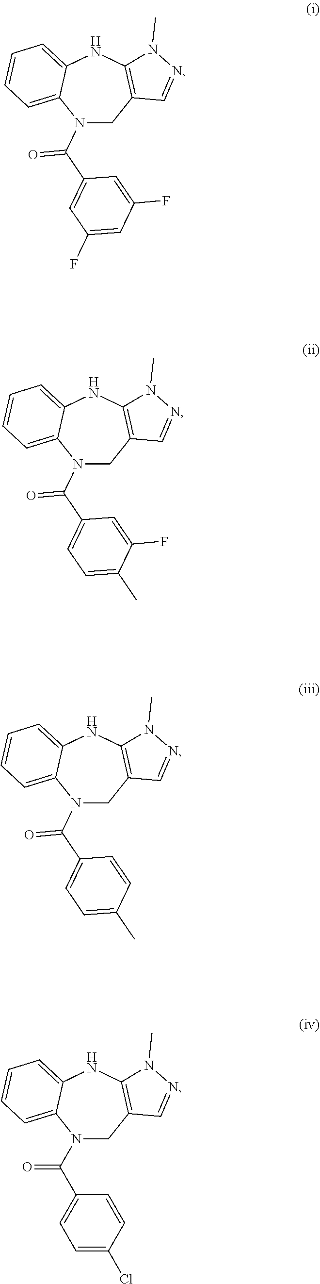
N1(C(C2=CC=C(Cl)C=C2)=O)CC2=C(NC3=CC=CC=C13)N(C)N=C2.N1(C(C2=CC(F)=CC(F)=C2)=O)CC2=C(NC3=CC=CC=C13)N(C)N=C2.C1C2=C(NC3=CC=CC=C3N1C(C1=CC=C(C)C(F)=C1)=O)N(C)N=C2.C1C2=C(NC3=CC=CC=C3N1C(C1=CC=C(C)C=C1)=O)N(C)N=C2
